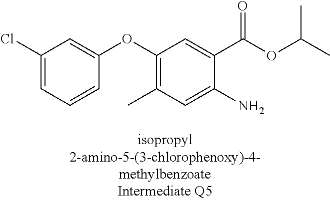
C1(Cl)=CC=CC(OC2=C(C)C=C(N)C(C(OC(C)C)=O)=C2)=C1
